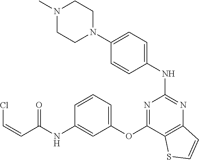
N1=C(OC2=CC=CC(NC(C=CCl)=O)=C2)C2=C(N=C1NC1=CC=C(N3CCN(C)CC3)C=C1)C=CS2
